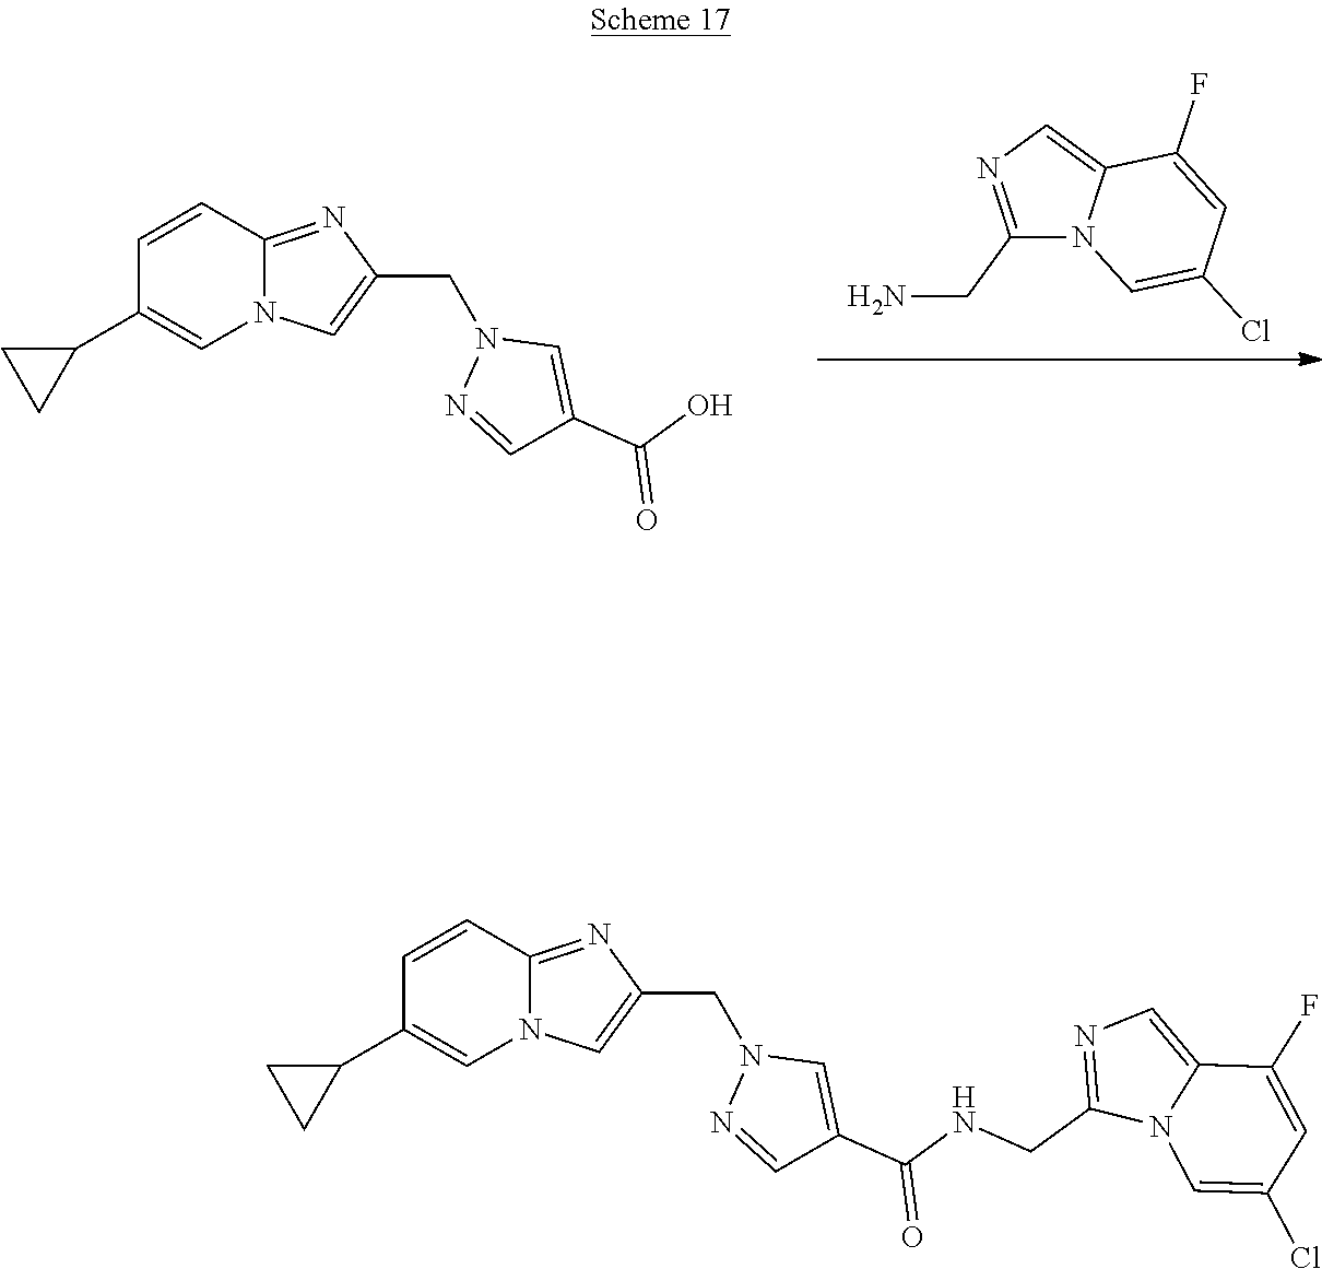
C1=CC2=NC(CN3N=CC(C(O)=O)=C3)=CN2C=C1C1CC1.C1(CN)=NC=C2N1C=C(Cl)C=C2F.C1=CC2=NC(CN3N=CC(C(NCC4=NC=C5N4C=C(Cl)C=C5F)=O)=C3)=CN2C=C1C1CC1
